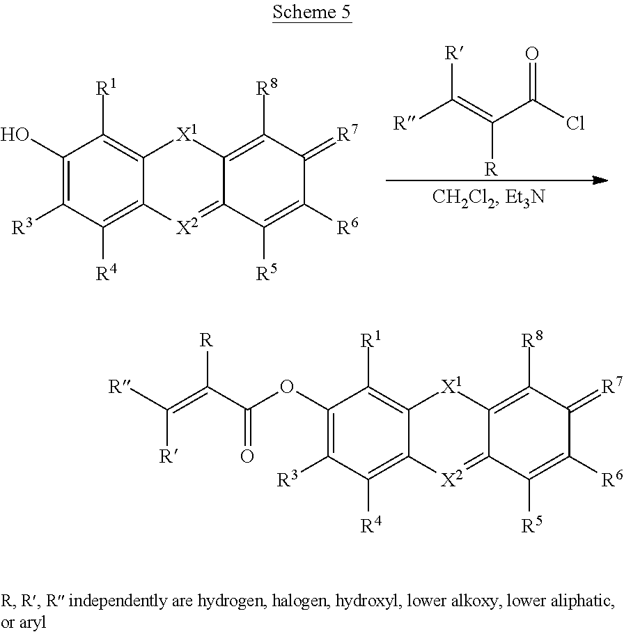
[R]C(=C(C(Cl)=O)[R])[R].C1(O)=C([R3])C([R4])=C2C(=C1[R1])[X1]C1=C([R8])C(=[R7])C([R6])=C([R5])C1=[X2]2.C1(OC(C(=C([R])[R])[R])=O)=C([R3])C([R4])=C2C(=C1[R1])[X1]C1=C([R8])C(=[R7])C([R6])=C([R5])C1=[X2]2
